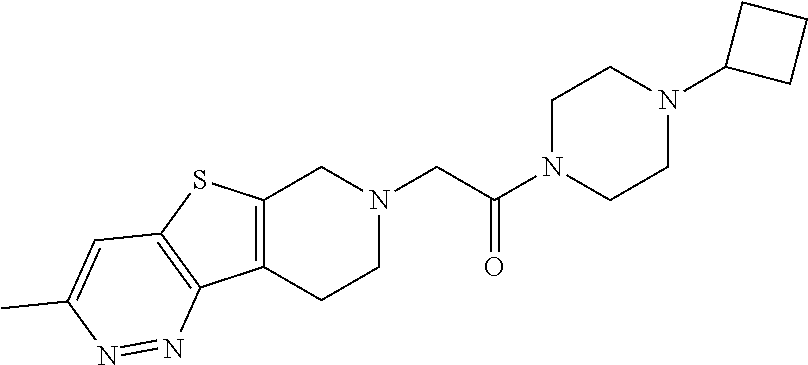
C1N(C(CN2CC3=C(CC2)C2=C(S3)C=C(C)N=N2)=O)CCN(C2CCC2)C1
